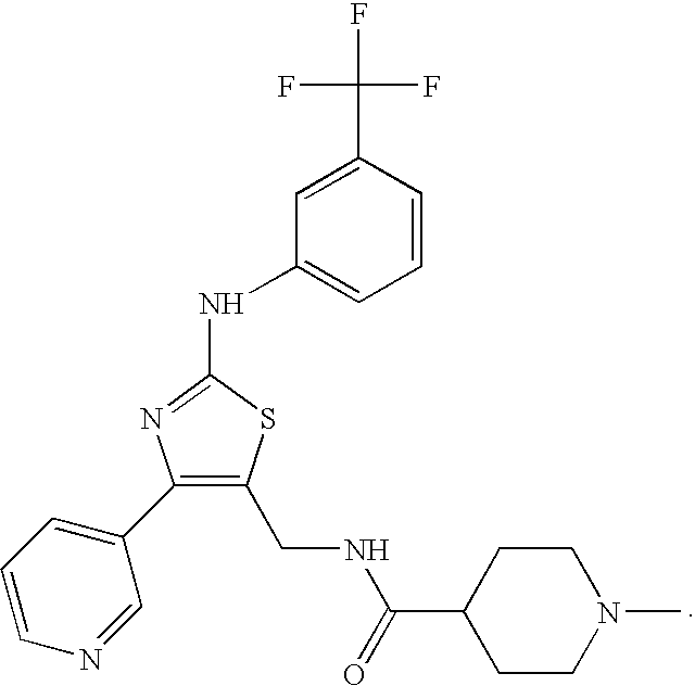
C1(C2=CC=CN=C2)=C(CNC(=O)C2CCN(C)CC2)SC(NC2=CC=CC(C(F)(F)F)=C2)=N1
